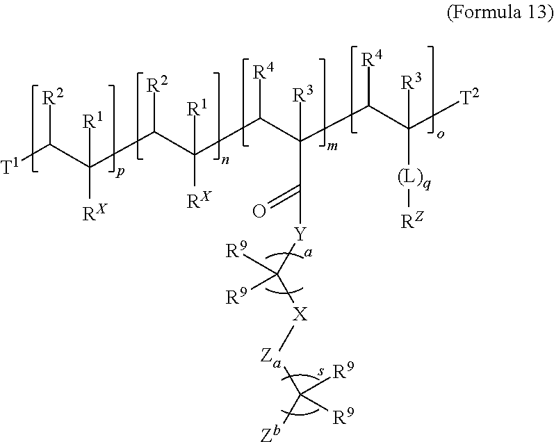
[T1]C(C(C(C(C(C(C(C([T2])([R3])[(L)q][RZ])[R4])([R3])C([Y]C([X][Za]C([Zb])([R9])[R9])([R9])[R9])=O)[R4])([R1])[RX])[R2])([R1])[RX])[R2]
